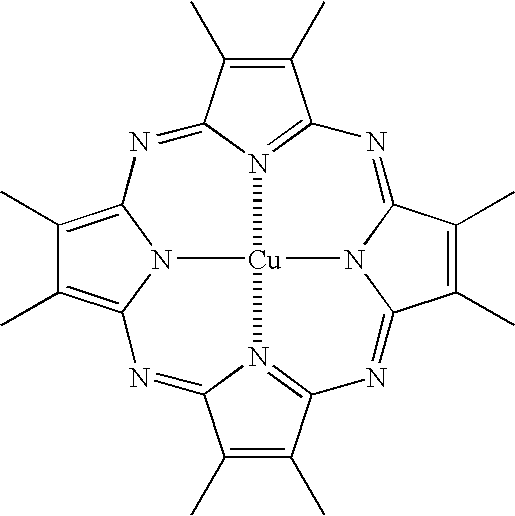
C1(C)=C(C)C2=NC3=C(C)C(C)=C4N3[Cu]35N2=C1N=C1C(C)=C(C)C(=NC2=N3C(=N4)C(C)=C2C)N15
